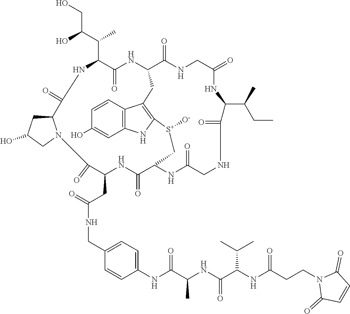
C1C(=O)C(CC(=O)NCC2=CC=C(NC(C(NC(C(NC(CCN3C(=O)C=CC3=O)=O)C(C)C)=O)C)=O)C=C2)NC(=O)C2NC(=O)CNC(=O)C(C(CC)C)NC(=O)CNC(=O)C(NC(=O)C(C(C(CO)O)C)NC(=O)C3CC(O)CN13)CC1=C(NC3=C1C=CC(O)=C3)[S+]([O-])C2
